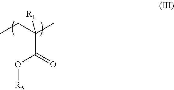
CCC(C)([R1])C(=O)O[R5]
